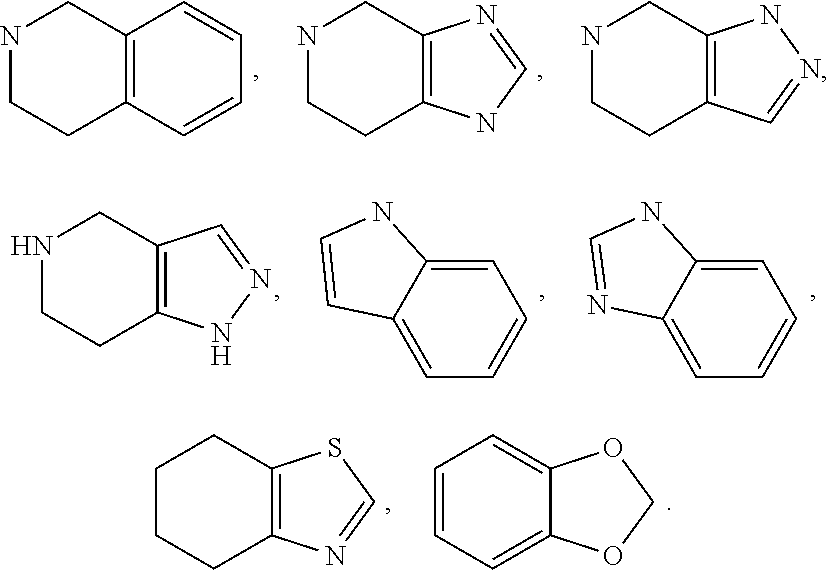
C12=C(C=CC=C1)CCNC2.C12=C(CCNC1)NC=N2.C12=C(CCNC1)C=NN2.C12=CC=CC=C1NC=C2.C12=C(CCNC1)NN=C2.C12=CC=CC=C1NC=N2.C12=C(CCCC1)N=CS2.C12=CC=CC=C1OCO2
